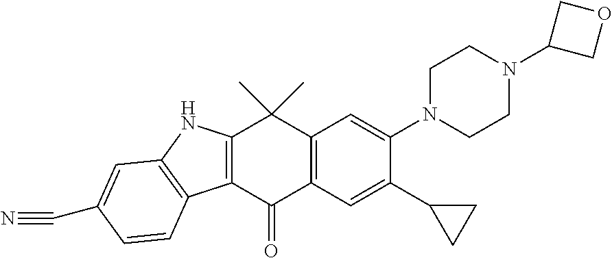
C12=C(C(=O)C3=C(C1(C)C)C=C(N1CCN(C4COC4)CC1)C(C1CC1)=C3)C1=C(N2)C=C(C#N)C=C1
